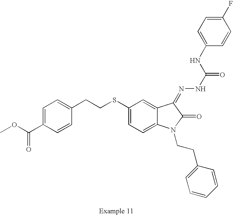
C1=C(C(OC)=O)C=CC(CCSC2=CC=C3C(=C2)C(=NNC(=O)NC2=CC=C(F)C=C2)C(=O)N3CCC2=CC=CC=C2)=C1
